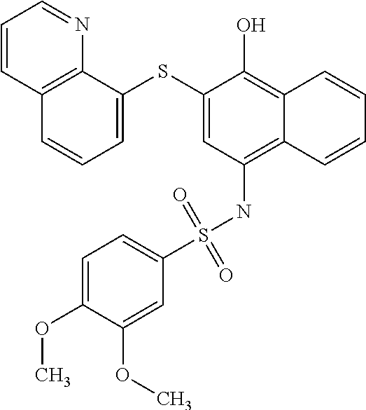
C1=C(SC2=CC=CC3=C2N=CC=C3)C(O)=C2C(=C1NS(C1=CC=C(OC)C(OC)=C1)(=O)=O)C=CC=C2
